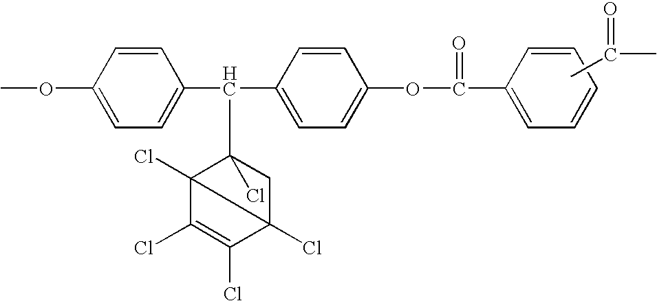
COC1=CC=C(C(C2=CC=C(OC(=O)C3=CC=CC=C3)C=C2)C2(Cl)C3(Cl)C(Cl)=C(Cl)C3(Cl)C2)C=C1.CC(=O)C
